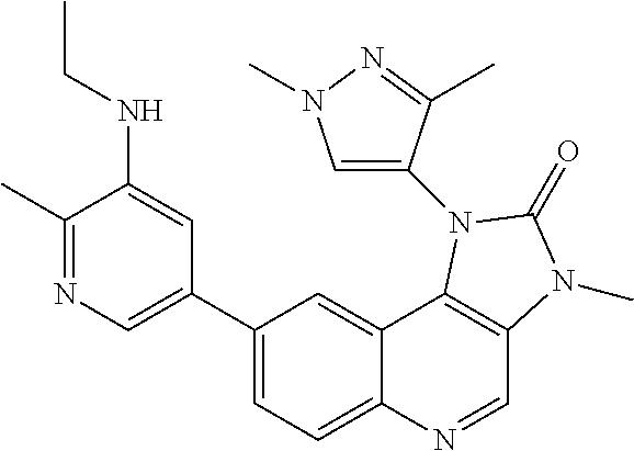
C1(C2=CN=C(C)C(NCC)=C2)=CC=C2C(=C1)C1=C(C=N2)N(C)C(=O)N1C1=CN(C)N=C1C
